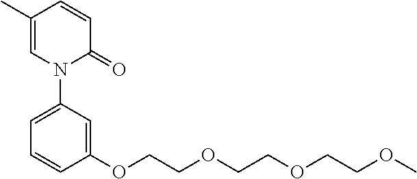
C1=CC(C)=CN(C2=CC=CC(OCCOCCOCCOC)=C2)C1=O
